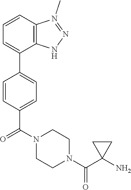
NC1(C(N2CCN(C(C3=CC=C(C4=CC=CC5=C4NN=N5C)C=C3)=O)CC2)=O)CC1
